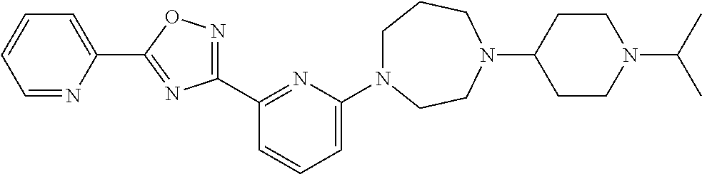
C1(C2=NC(N3CCCN(C4CCN(C(C)C)CC4)CC3)=CC=C2)=NOC(C2=CC=CC=N2)=N1
